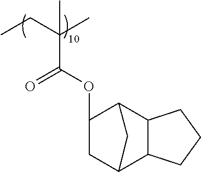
CCC(C)(C)C(OC1CC2C3C(C1C2)CCC3)=O
